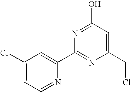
C1(Cl)=CC=NC(C2=NC(CCl)=CC(O)=N2)=C1
